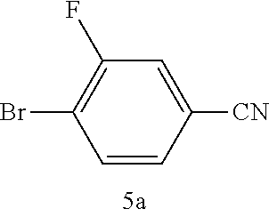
C1(F)=C(Br)C=CC([CN])=C1
